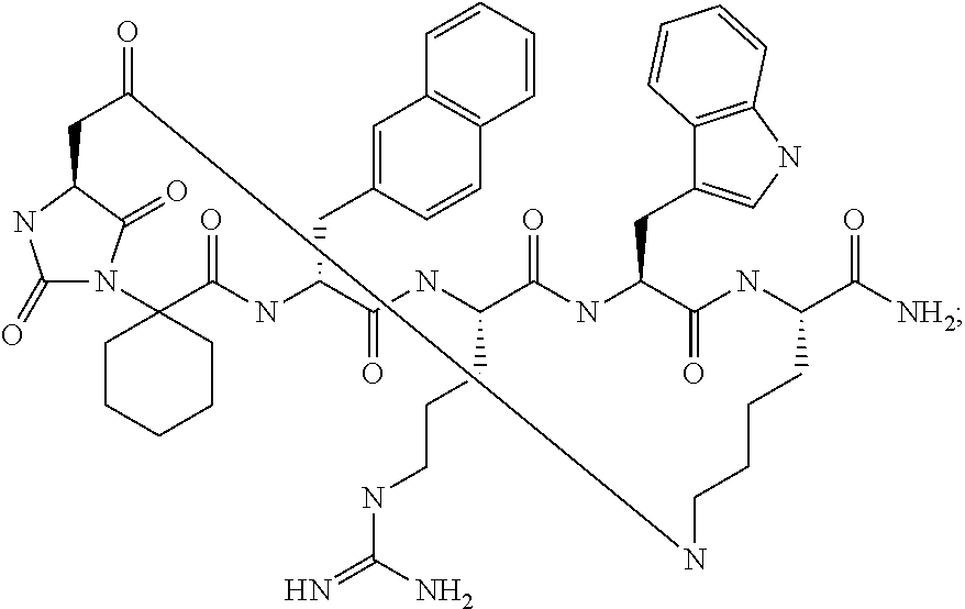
C1(=O)N2C(=O)C(N1)CC(=O)NCCCCC(C(=O)[NH2])NC(=O)C(CC1=CNC3=C1C=CC=C3)NC(=O)C(CCCNC(N)=N)NC(=O)C(CC1=CC3=C(C=C1)C=CC=C3)NC(=O)C21CCCCC1
